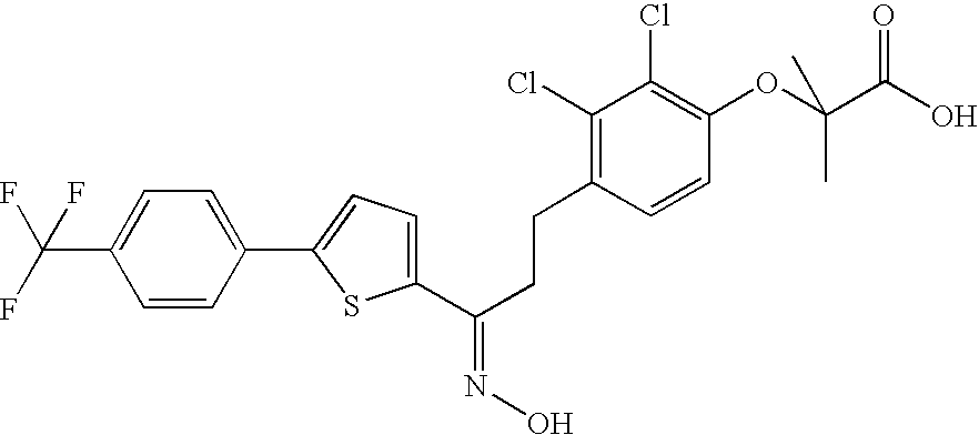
C1(C(CCC2=C(Cl)C(Cl)=C(OC(C(O)=O)(C)C)C=C2)=NO)=CC=C(C2=CC=C(C(F)(F)F)C=C2)S1
